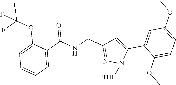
C1=C(OC(F)(F)F)C(C(NCC2=NN([THP])C(C3=CC(OC)=CC=C3OC)=C2)=O)=CC=C1
